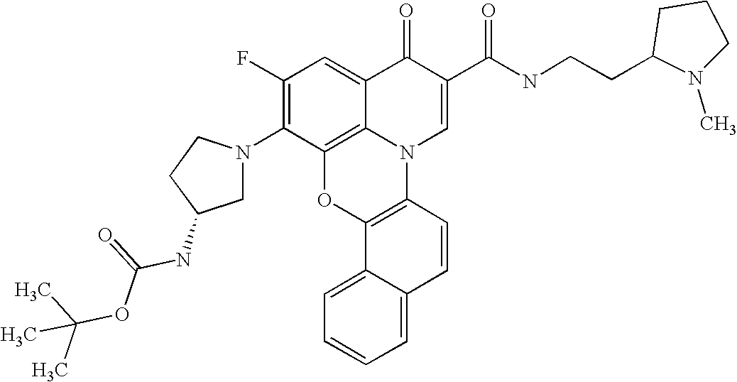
C1(F)=C(N2CC(NC(OC(C)(C)C)=O)CC2)C2=C3C(=C1)C(=O)C(C(NCCC1CCCN1C)=O)=CN3C1=C(O2)C2=CC=CC=C2C=C1
